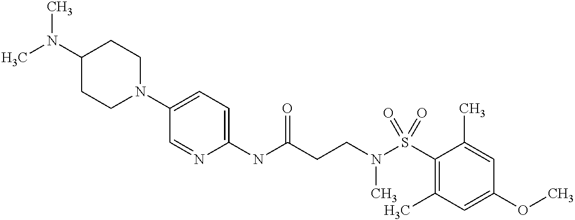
C1(NC(CCN(C)S(=O)(C2=C(C)C=C(OC)C=C2C)=O)=O)=CC=C(N2CCC(N(C)C)CC2)C=N1
